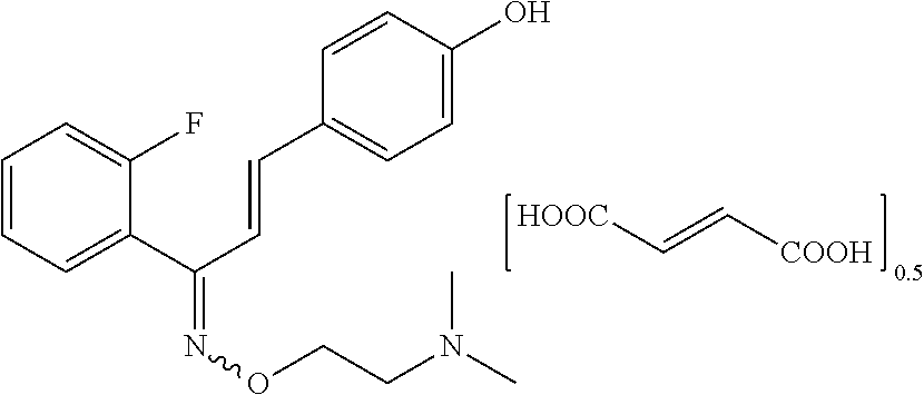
C1=CC=C(C(C=CC2=CC=C(O)C=C2)=NOCCN(C)C)C(F)=C1.[HOOC]C=C[COOH]
